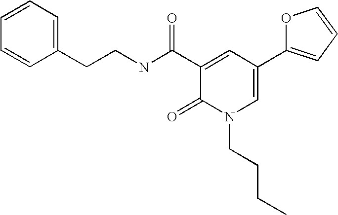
C(C1=CC=CC=C1)CNC(C1=CC(C2=CC=CO2)=CN(CCCC)C1=O)=O
